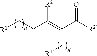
[R1]CCC(=C(C([R2])=O)C[R1])[R2]
